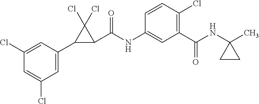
C1(C2C(C(NC3=CC(C(NC4(C)CC4)=O)=C(Cl)C=C3)=O)C2(Cl)Cl)=CC(Cl)=CC(Cl)=C1
